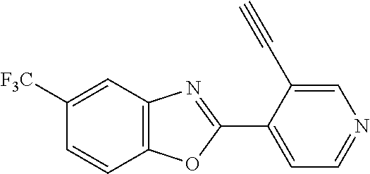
C1([F3C])=CC2=C(C=C1)OC(C1=CC=NC=C1C#C)=N2
